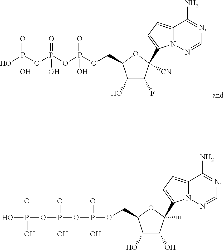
C1(O)C(F)C([CN])(C2=CC=C3N2N=CN=C3N)OC1COP(OP(OP(O)(=O)O)(=O)O)(=O)O.C1(O)C(O)C(C)(C2=CC=C3N2N=CN=C3N)OC1COP(OP(OP(O)(O)=O)(O)=O)(=O)O
